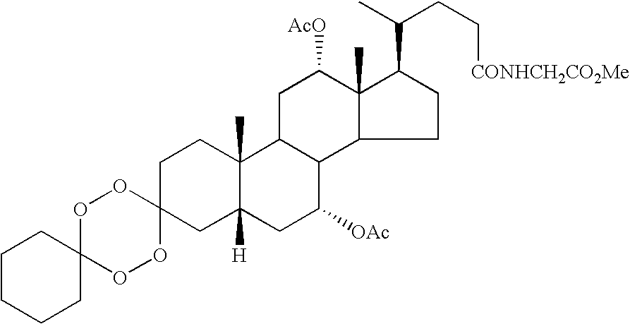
O1C2(OOC3(O1)CC1([H])C(C)(CC3)C3C(C([OAc])C1)C1C(C)(C([AcO])C3)C(C(C)CC[CONHCH2CO2Me])CC1)CCCCC2
